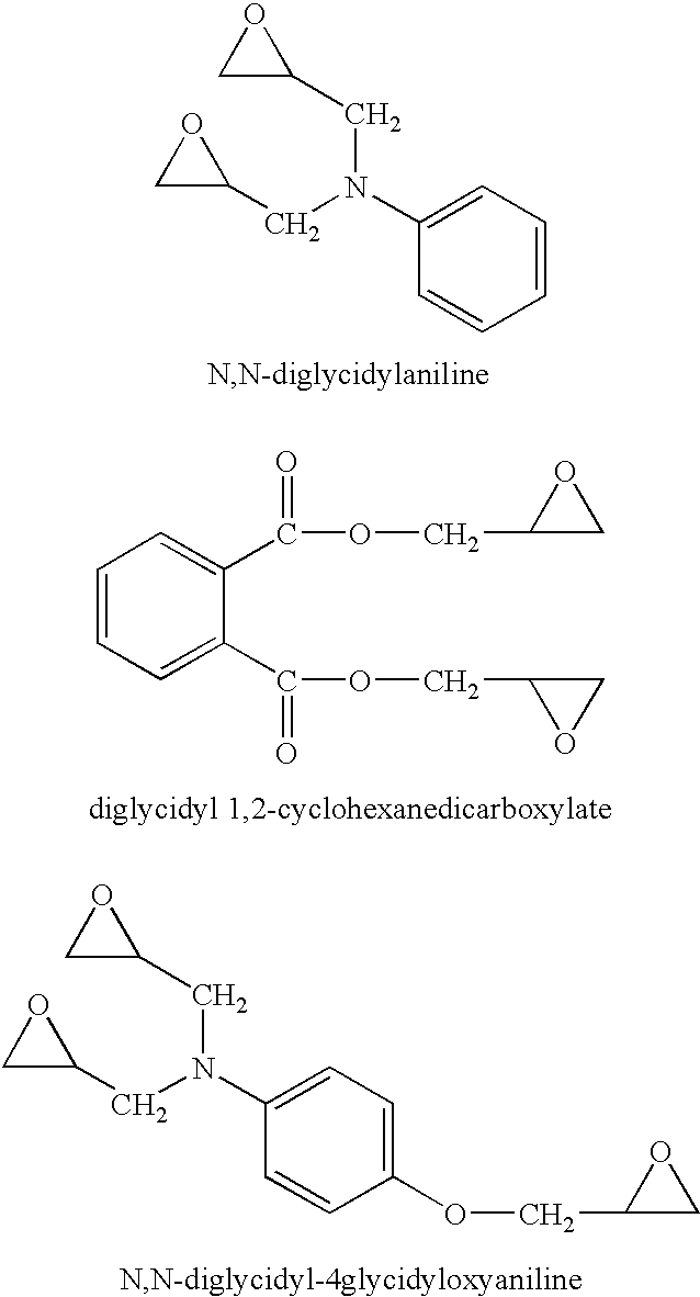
C1(N(CC2OC2)CC2OC2)=CC=CC=C1.C1=CC=C(C(OCC2OC2)=O)C(C(=O)OCC2CO2)=C1.C1(N(CC2OC2)CC2OC2)=CC=C(OCC2CO2)C=C1
